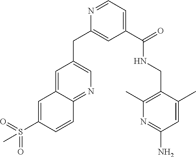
C1=C2C(=NC=C1CC1=CC(C(=O)NCC3=C(C)N=C(N)C=C3C)=CC=N1)C=CC(S(=O)(=O)C)=C2
